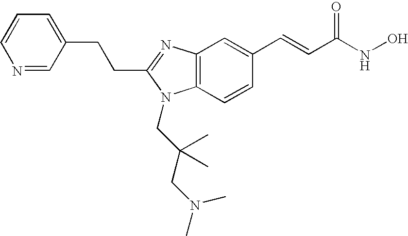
C(C1=NC2=C(C=CC(C=CC(NO)=O)=C2)N1CC(CN(C)C)(C)C)CC1=CC=CN=C1
